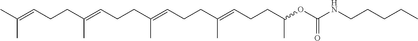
CC(=CCCC(=CCCC(=CCCC(=CCCC(OC(NCCCCC)=O)C)C)C)C)C
